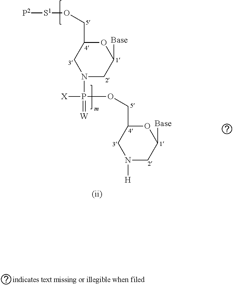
O1C(CO[S1][P2])CN(P(=[W])(OCC2OC([Base])CN([H])C2)[X])CC1[Base]
